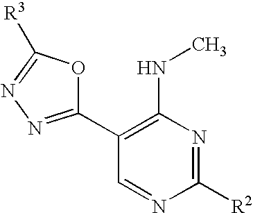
C1(C2=C(NC)N=C([R2])N=C2)=NN=C([R3])O1
